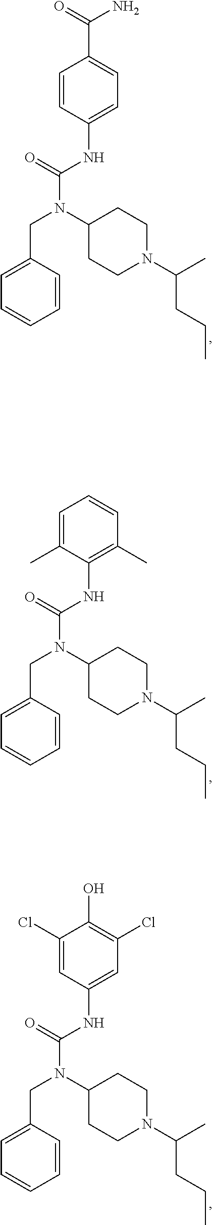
C(N(C(NC1=CC=C(C(=O)N)C=C1)=O)C1CCN(C(CCC)C)CC1)C1=CC=CC=C1.C(N(C(NC1=C(C)C=CC=C1C)=O)C1CCN(C(CCC)C)CC1)C1=CC=CC=C1.C(N(C(NC1=CC(Cl)=C(O)C(Cl)=C1)=O)C1CCN(C(CCC)C)CC1)C1=CC=CC=C1
